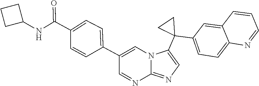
C12=NC=C(C3(C4=CC=C5C(=C4)C=CC=N5)CC3)N1C=C(C1=CC=C(C(NC3CCC3)=O)C=C1)C=N2
